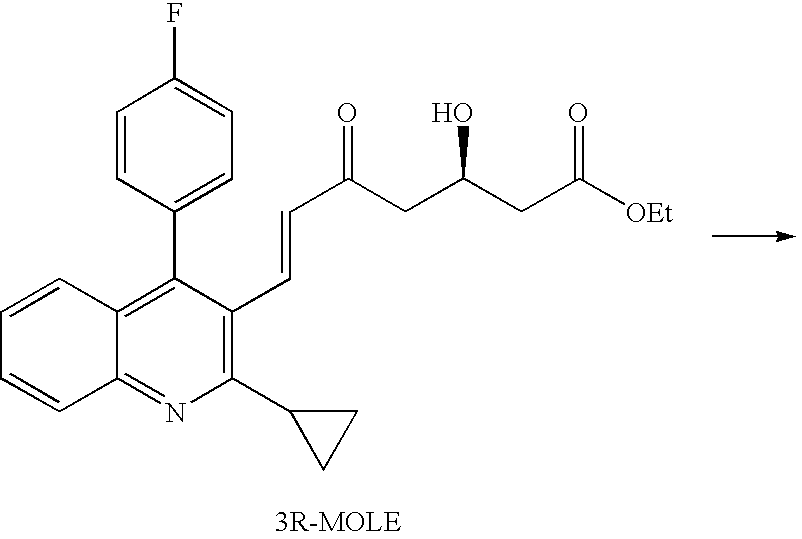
C1=CC2=NC(C3CC3)=C(C=CC(CC(CC([OEt])=O)O)=O)C(C3=CC=C(F)C=C3)=C2C=C1
